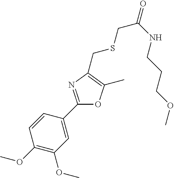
C1=CC(C2=NC(CSCC(NCCCOC)=O)=C(C)O2)=CC(OC)=C1OC
